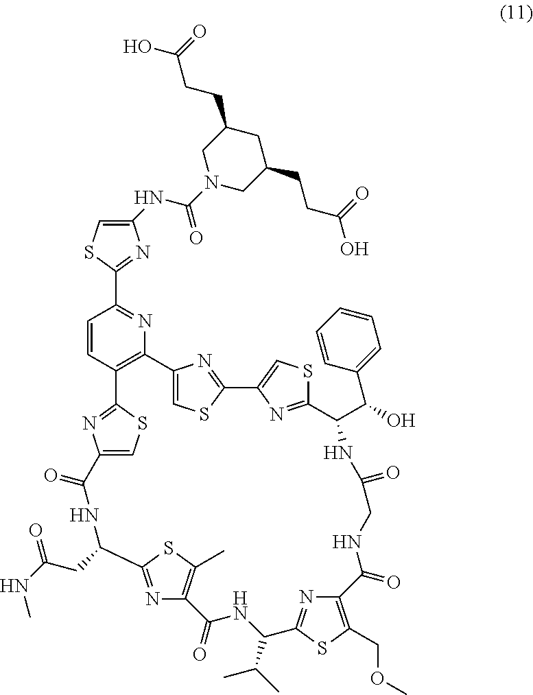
C12=CSC(=N1)C1=CSC(=N1)C(C(O)C1=CC=CC=C1)NC(=O)CNC(=O)C1=C(COC)SC(=N1)C(C(C)C)NC(=O)C1=C(C)SC(=N1)C(CC(NC)=O)NC(=O)C1=CSC(=N1)C1=C2N=C(C2=NC(NC(N3CC(CCC(=O)O)CC(CCC(O)=O)C3)=O)=CS2)C=C1
